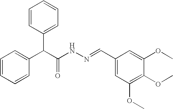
C1=CC=CC(C(C(NN=CC2=CC(OC)=C(OC)C(OC)=C2)=O)C2=CC=CC=C2)=C1
